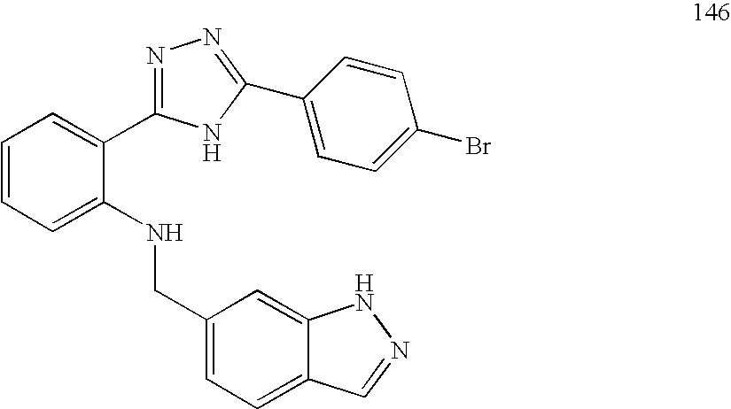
C1=CC=C(NCC2=CC=C3C(=C2)NN=C3)C(C2=NN=C(C3=CC=C(Br)C=C3)N2)=C1
